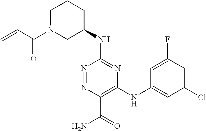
C1(NC2CCCN(C(=O)C=C)C2)=NC(NC2=CC(Cl)=CC(F)=C2)=C(C(=O)N)N=N1
